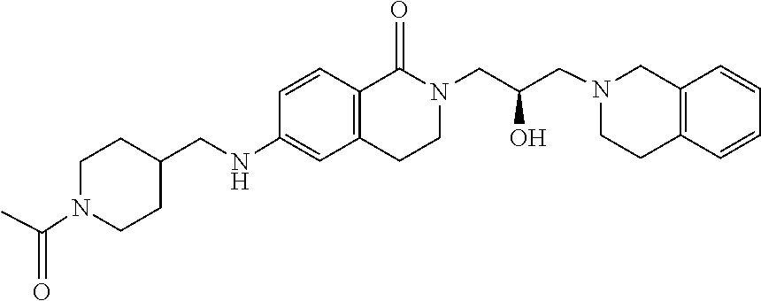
C1CC2=C(CN1CC(CN1C(=O)C3=C(C=C(NCC4CCN(C(C)=O)CC4)C=C3)CC1)O)C=CC=C2
